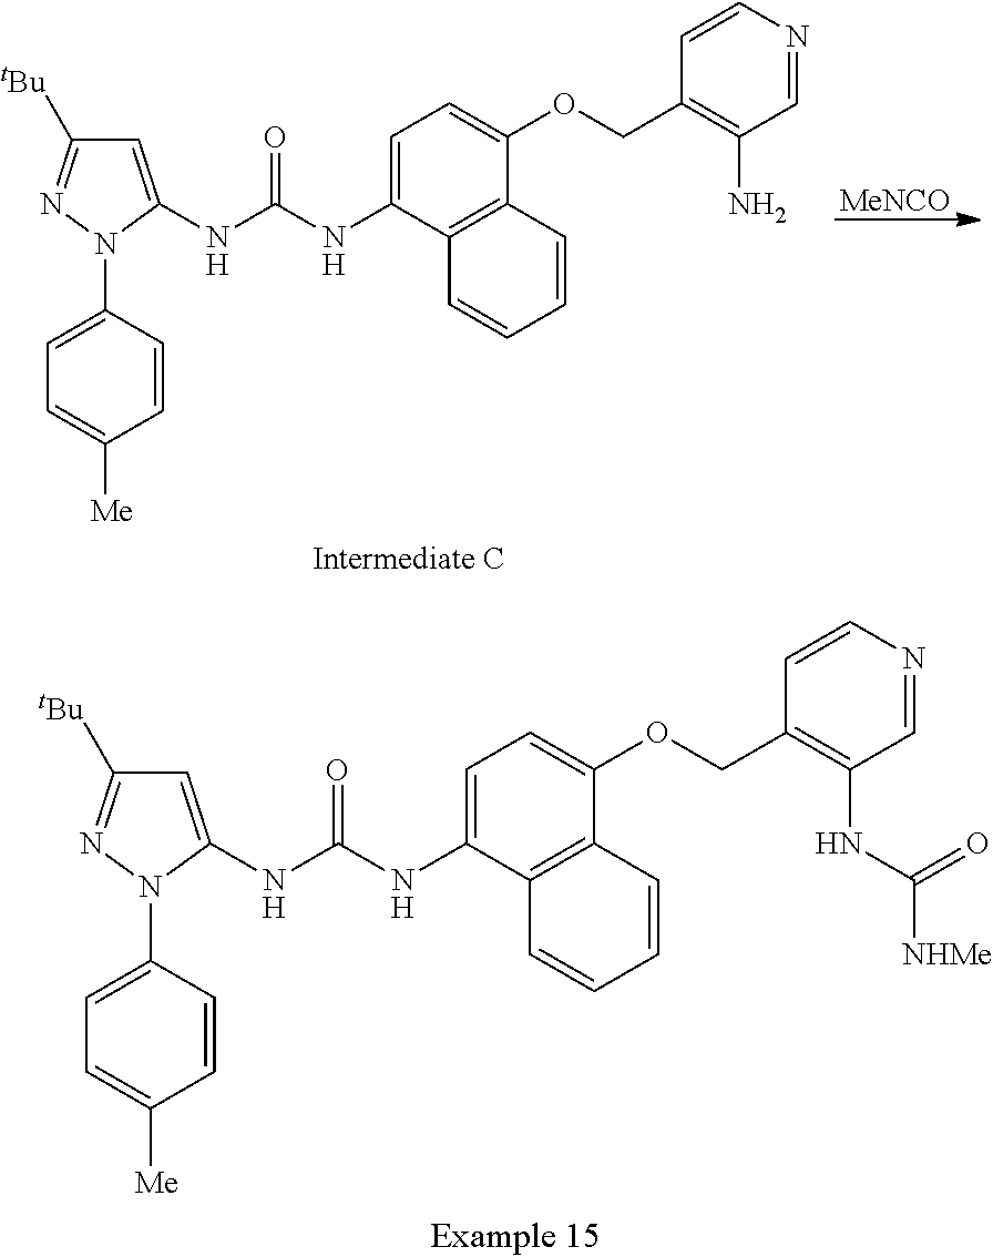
C1=C(NC(NC2=CC=C(OCC3=C(NC([NHMe])=O)C=NC=C3)C3=C2C=CC=C3)=O)N(C2=CC=C([Me])C=C2)N=C1[tBu].C1=C(NC(NC2=CC=C(OCC3=C(N)C=NC=C3)C3=C2C=CC=C3)=O)N(C2=CC=C([Me])C=C2)N=C1[tBu].[MeNCO]
